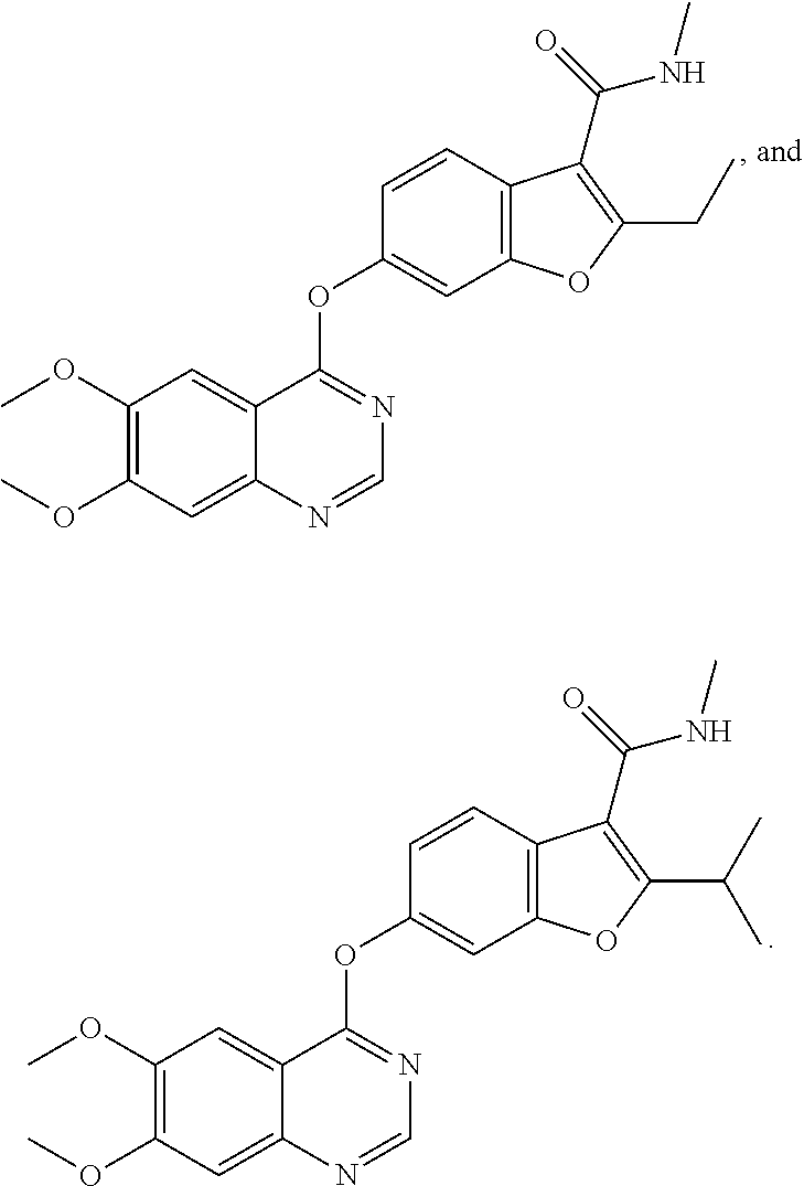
C1(OC)=C(OC)C=C2C(=C1)C(OC1=CC3=C(C=C1)C(C(=O)NC)=C(CC)O3)=NC=N2.C1(OC)=C(OC)C=C2C(=C1)C(OC1=CC3=C(C=C1)C(C(=O)NC)=C(C(C)C)O3)=NC=N2
